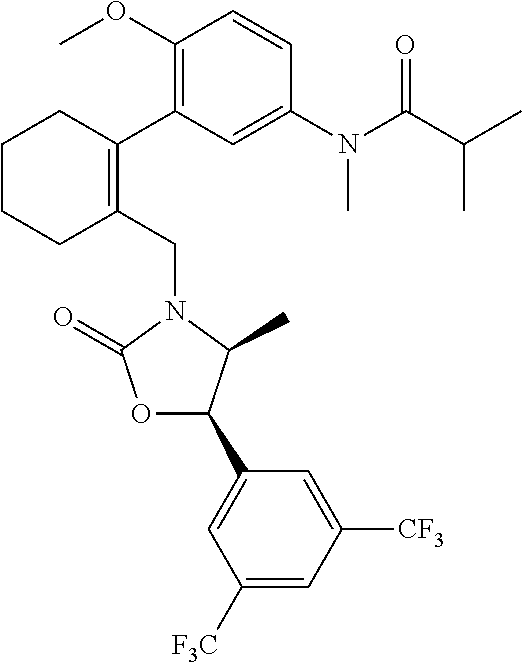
C1(CN2C(=O)OC(C3=CC([F3C])=CC([CF3])=C3)C2C)=C(C2=C(OC)C=CC(N(C(C(C)C)=O)C)=C2)CCCC1
